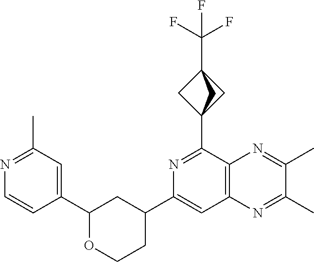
C12(C3=NC(C4CCOC(C5=CC(C)=NC=C5)C4)=CC4=C3N=C(C)C(C)=N4)CC(C(F)(F)F)(C1)C2
